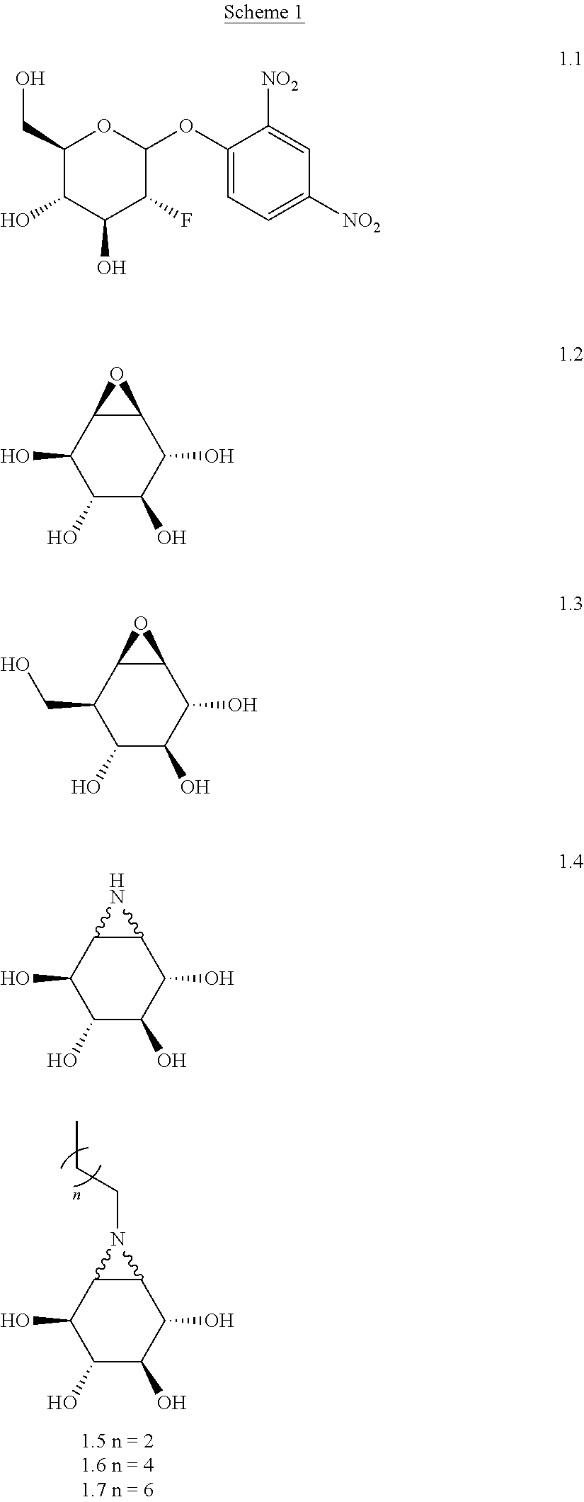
C1(O)C(O)C(O)C(O)C2C1N2CCC.C1(CO)C(O)C(O)C(F)C(OC2=CC=C([NO2])C=C2[NO2])O1.C1(O)C(O)C(O)C(O)C2C1O2.C1(CO)C(O)C(O)C(O)C2C1O2.C1(O)C(O)C(O)C(O)C2C1N2
